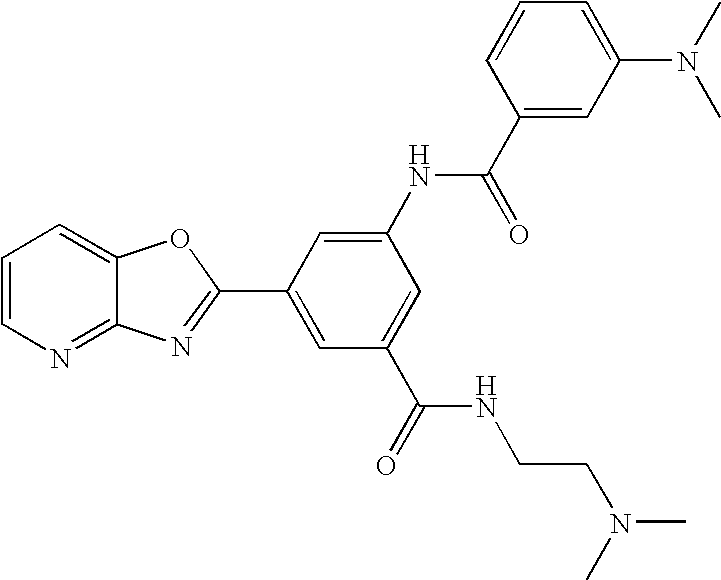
C1=CN=C2C(=C1)OC(C1=CC(C(NCCN(C)C)=O)=CC(NC(C3=CC(N(C)C)=CC=C3)=O)=C1)=N2
